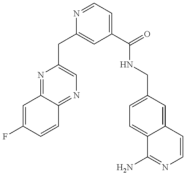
C1=C(F)C=CC2=NC=C(CC3=CC(C(=O)NCC4=CC=C5C(=C4)C=CN=C5N)=CC=N3)N=C12
